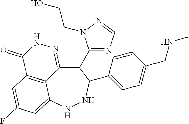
C12=C3C=C(F)C=C1NNC(C1=CC=C(CNC)C=C1)C(C1=NC=NN1CCO)C2=NNC3=O
